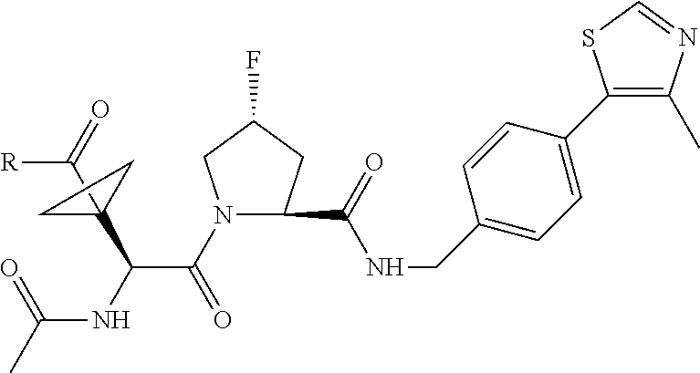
N1(C(C(NC(C)=O)C2(C(=O)[R])CC2)=O)CC(F)CC1C(NCC1=CC=C(C2=C(C)N=CS2)C=C1)=O
